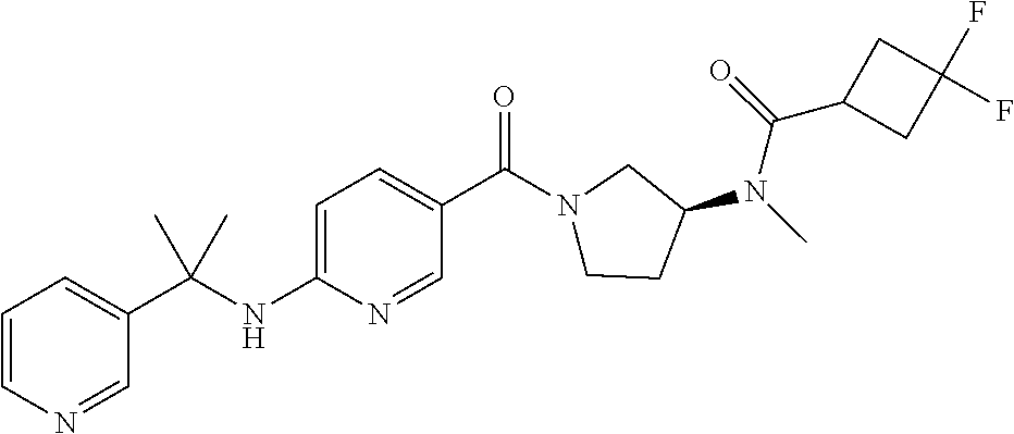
C1=CN=CC(C(NC2=CC=C(C(N3CCC(N(C)C(=O)C4CC(F)(F)C4)C3)=O)C=N2)(C)C)=C1
